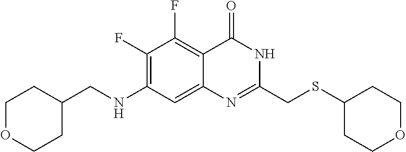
C1(F)=C(NCC2CCOCC2)C=C2C(=C1F)C(=O)NC(CSC1CCOCC1)=N2
